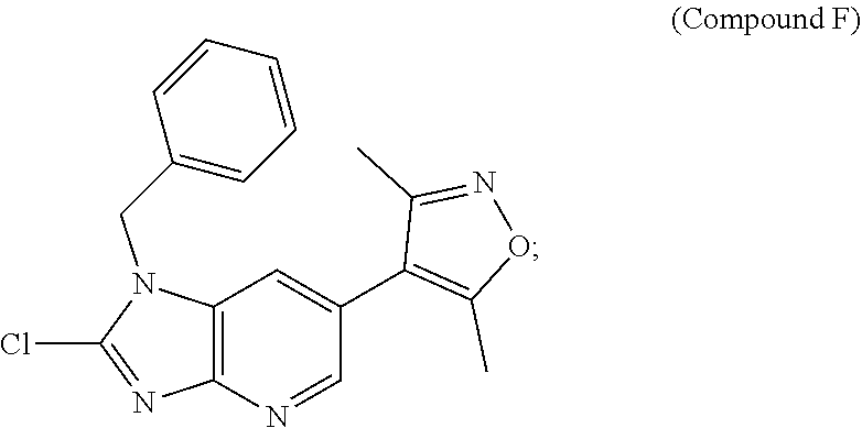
C12=C(N=CC(C3=C(C)ON=C3C)=C1)N=C(Cl)N2CC1=CC=CC=C1
